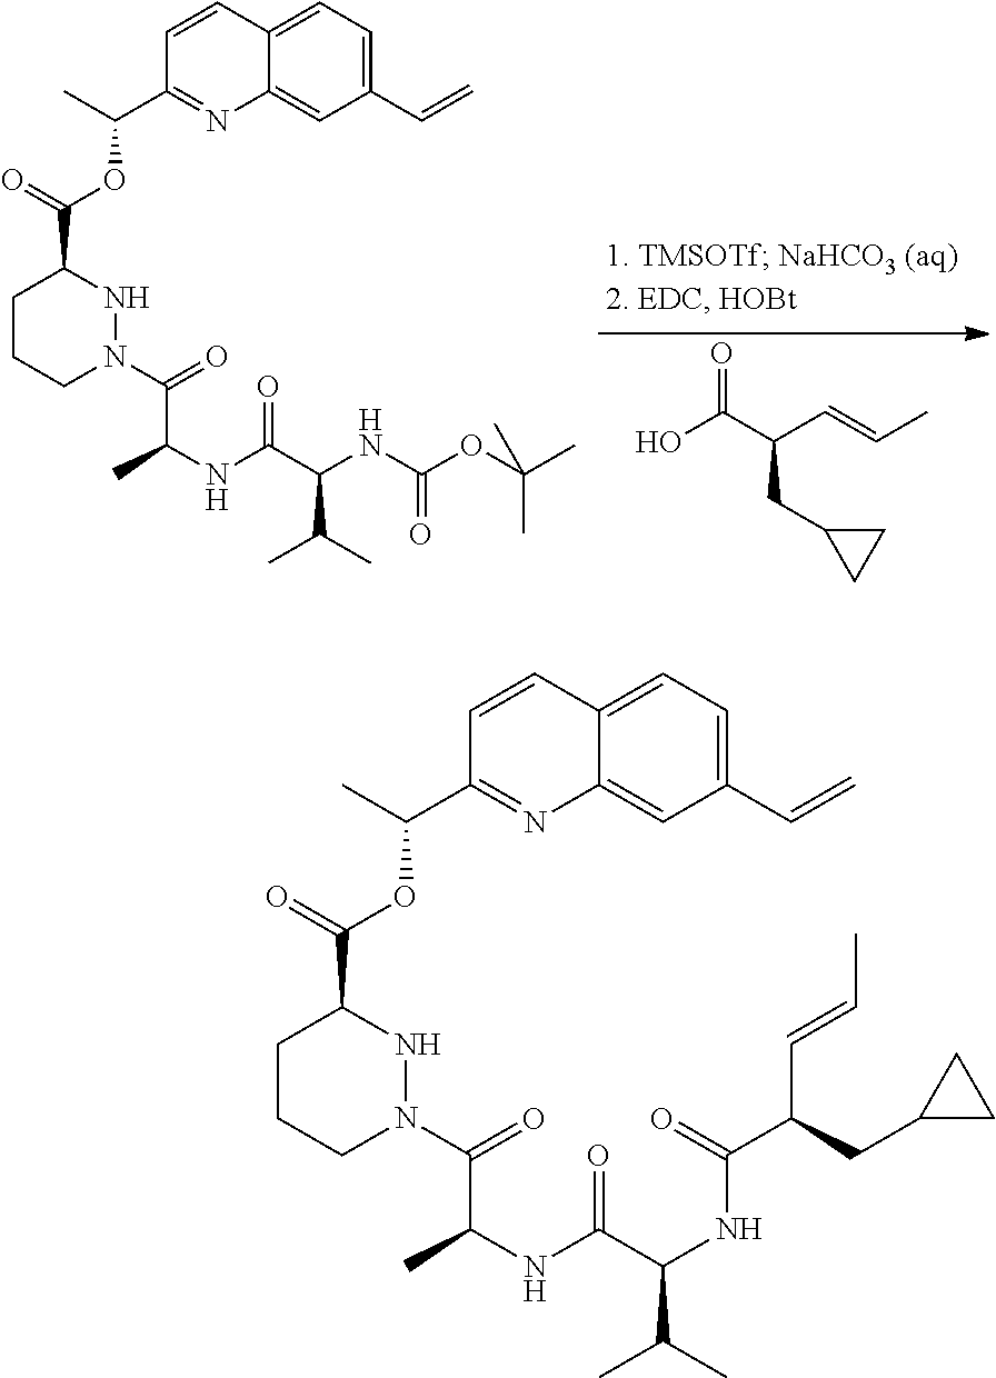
C1(C=C)=CC=C2C(=C1)N=C(C(C)OC(C1CCCN(C(=O)C(NC(C(NC(OC(C)(C)C)=O)C(C)C)=O)C)N1)=O)C=C2.O=C(C(C=CC)CC1CC1)O.C1(C=C)=CC=C2C(=C1)N=C(C(C)OC(C1CCCN(C(=O)C(NC(C(NC(C(CC3CC3)C=CC)=O)C(C)C)=O)C)N1)=O)C=C2
